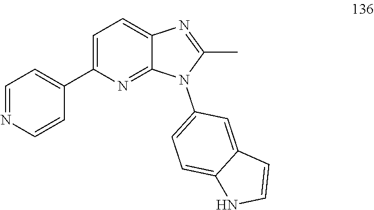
C1=NC=CC(C2=CC=C3C(=N2)N(C2=CC=C4C(=C2)C=CN4)C(C)=N3)=C1
